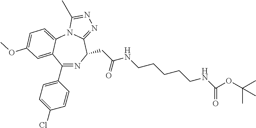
C1(C2=CC=C(Cl)C=C2)=NC(CC(NCCCCCNC(=O)OC(C)(C)C)=O)C2=NN=C(C)N2C2=CC=C(OC)C=C12
